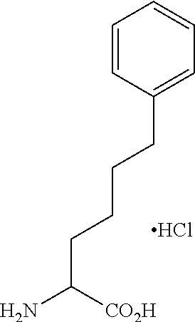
C1=CC(CCCCC(N)[CO2H])=CC=C1.Cl
